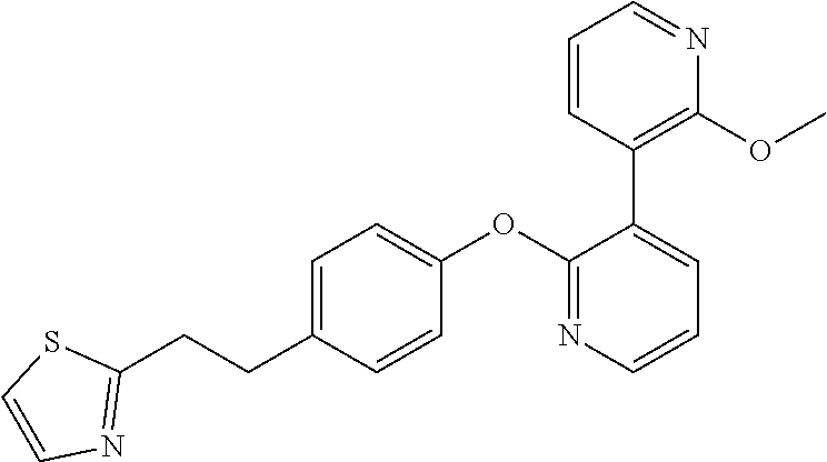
C1(CCC2=CC=C(OC3=NC=CC=C3C3=C(OC)N=CC=C3)C=C2)=NC=CS1
